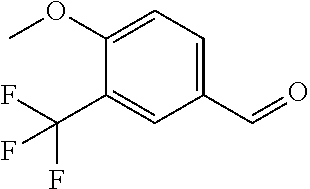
C1(C=O)=CC=C(OC)C(C(F)(F)F)=C1
